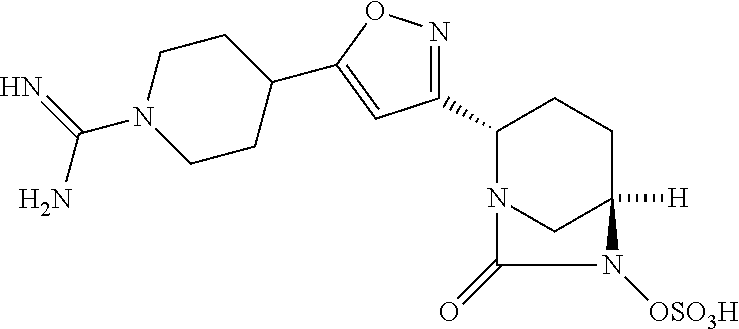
C1(C2=NOC(C3CCN(C(=N)N)CC3)=C2)N2CC([H])(CC1)N([OSO3H])C2=O
